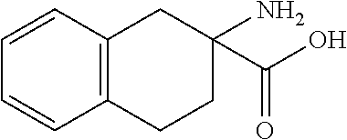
C12=C(C=CC=C1)CC(C(O)=O)(N)CC2
